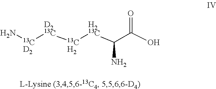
N[13CD2][D213C][13CH2][H213C]C(C(O)=O)N
